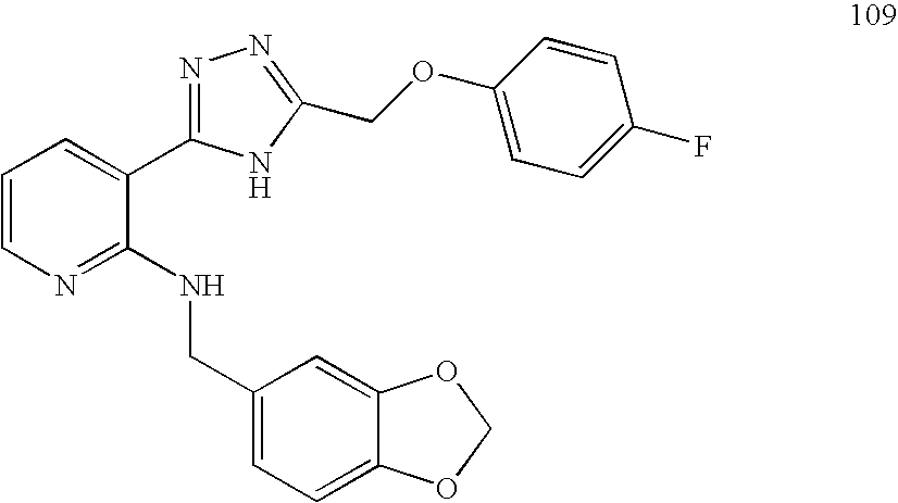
C1=CN=C(NCC2=CC=C3C(=C2)OCO3)C(C2=NN=C(COC3=CC=C(F)C=C3)N2)=C1
